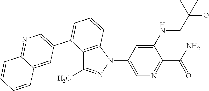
C1(NCC(O)(C)C)=CC(N2C3=C(C(C)=N2)C(C2=CN=C4C(=C2)C=CC=C4)=CC=C3)=CN=C1C(N)=O
